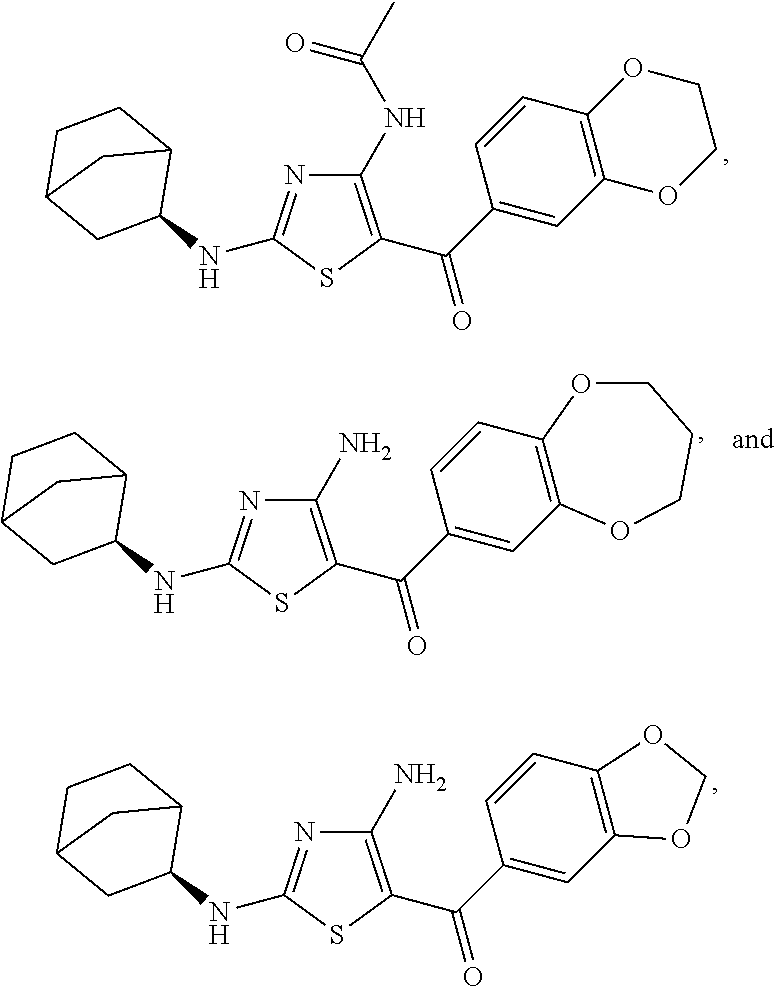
C1(NC(C)=O)=C(C(C2=CC3=C(C=C2)OCCO3)=O)SC(NC2C3CCC(C2)C3)=N1.C1(N)=C(C(C2=CC3=C(C=C2)OCO3)=O)SC(NC2C3CCC(C2)C3)=N1.C1(N)=C(C(C2=CC3=C(C=C2)OCCCO3)=O)SC(NC2C3CCC(C2)C3)=N1
